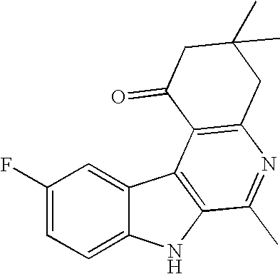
C1(F)=CC=C2C(=C1)C1=C(N2)C(C)=NC2=C1C(=O)CC(C)(C)C2
